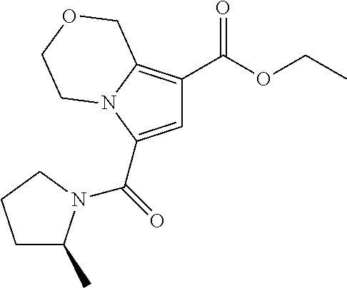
C1C(C)N(C(=O)C2=CC(C(OCC)=O)=C3N2CCOC3)CC1
